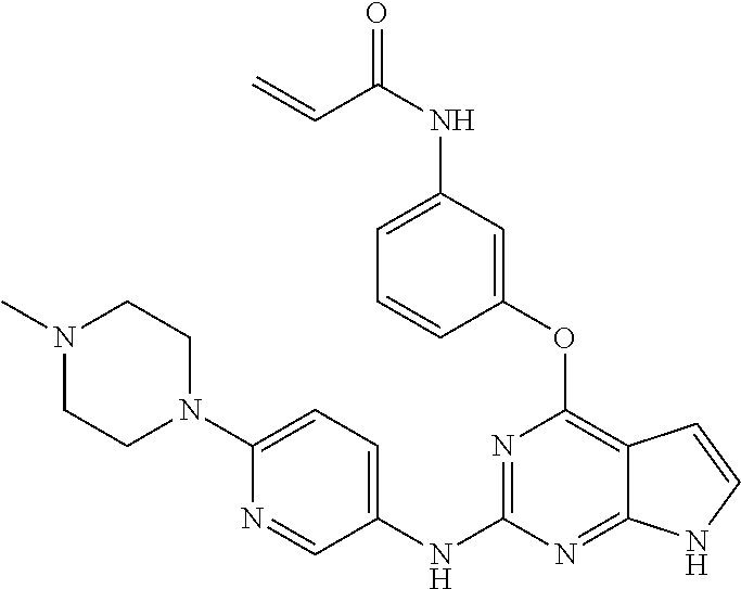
C1(NC2=NC(OC3=CC(NC(C=C)=O)=CC=C3)=C3C(=N2)NC=C3)=CC=C(N2CCN(C)CC2)N=C1
